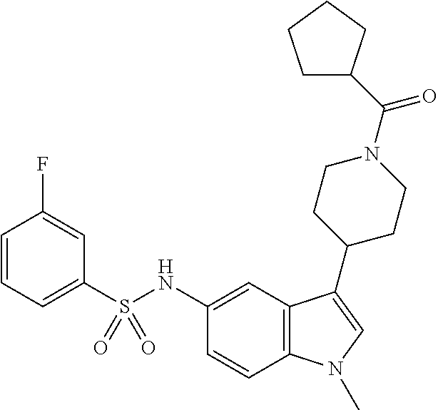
C1(S(NC2=CC3=C(C=C2)N(C)C=C3C2CCN(C(=O)C3CCCC3)CC2)(=O)=O)=CC=CC(F)=C1
